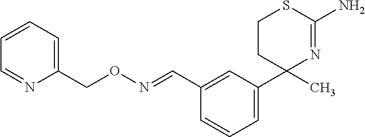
C1=CC=C(C2(C)N=C(N)SCC2)C=C1C=NOCC1=CC=CC=N1
